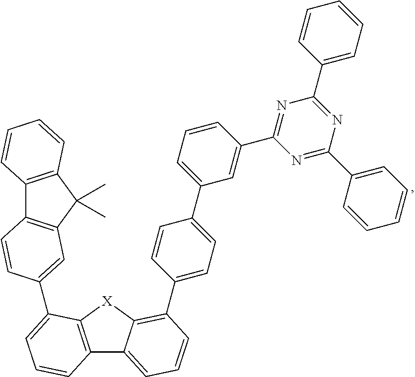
C12=C([X]C3=C(C4=CC=C(C5=CC=CC(C6=NC(C7=CC=CC=C7)=NC(C7=CC=CC=C7)=N6)=C5)C=C4)C=CC=C13)C(C1=CC3=C(C4=C(C3(C)C)C=CC=C4)C=C1)=CC=C2
